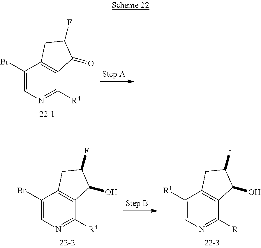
C1(Br)=CN=C([R4])C2=C1CC(F)C2=O.C1(Br)=CN=C([R4])C2=C1CC(F)C2O.C1([R1])=CN=C([R4])C2=C1CC(F)C2O
